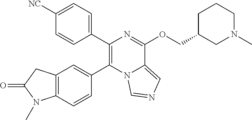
C1(C2=C(C3=CC4=C(C=C3)N(C)C(=O)C4)N3C(=CN=C3)C(OCC3CN(C)CCC3)=N2)=CC=C([NC])C=C1
